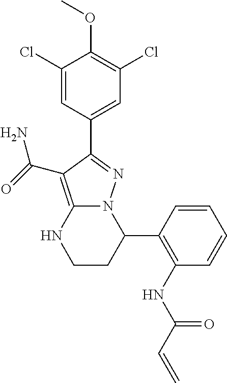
C1(C2N3C(=C(C(=O)N)C(C4=CC(Cl)=C(OC)C(Cl)=C4)=N3)NCC2)=C(NC(C=C)=O)C=CC=C1
